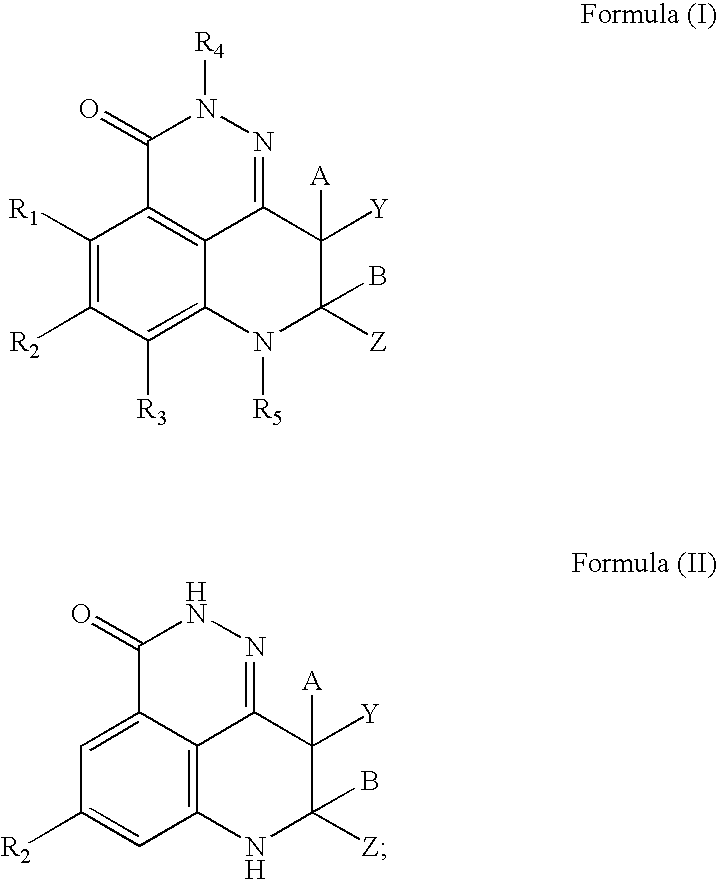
C1([R1])=C([R2])C([R3])=C2C3=C1C(=O)N([R4])N=C3C([Y])([A])C([Z])(B)N2[R5].C1=C2C3=C(C=C1[R2])NC([Z])(B)C([Y])([A])C3=NNC2=O
